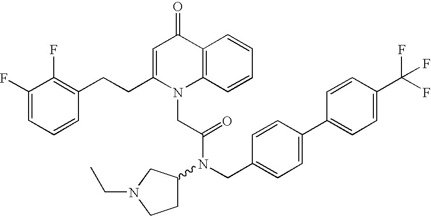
C1(F)=CC=CC(CCC2=CC(=O)C3=C(N2CC(N(C2CCN(CC)C2)CC2=CC=C(C4=CC=C(C(F)(F)F)C=C4)C=C2)=O)C=CC=C3)=C1F
